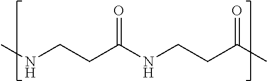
CNCCC(NCCC(=O)C)=O
